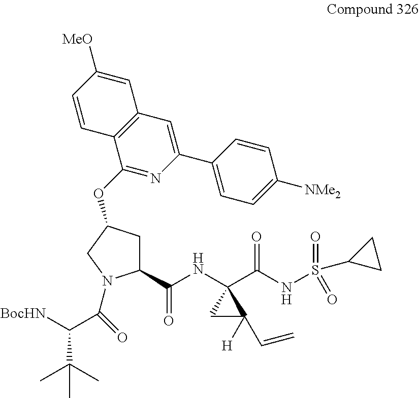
C1(C(NC2(C(NS(=O)(C3CC3)=O)=O)CC2([H])C=C)=O)CC(OC2=NC(C3=CC=C([NMe2])C=C3)=CC3=C2C=CC([MeO])=C3)CN1C(C(C(C)(C)C)[BocHN])=O
